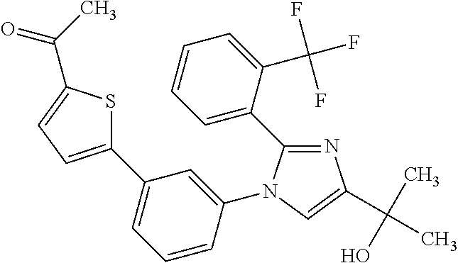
C1(C2=CC=CC(N3C(C4=CC=CC=C4C(F)(F)F)=NC(C(C)(O)C)=C3)=C2)=CC=C(C(C)=O)S1
